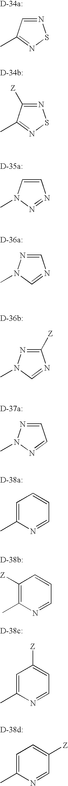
N1=C([Z])C(C)=NS1.N1=CC(C)=NS1.C1=CN(C)N=N1.C1([Z])=NN(C)C=N1.C1=NN(C)C=N1.C1=NN(C)N=C1.C1=C(C)N=CC=C1.C1([Z])=C(C)N=CC=C1.C1=C(C)N=CC=C1[Z].C1=C(C)N=CC([Z])=C1
